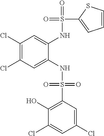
C1(Cl)=C(Cl)C=C(NS(=O)(=O)C2=C(O)C(Cl)=CC(Cl)=C2)C(NS(=O)(C2=CC=CS2)=O)=C1
